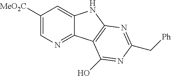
C1([MeO2C])=CN=C2C(=C1)NC1=C2C(O)=NC(C[Ph])=N1
